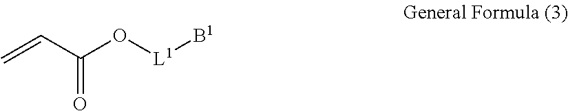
C(=C)C(O[L1][B1])=O
